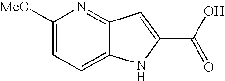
C1([MeO])=CC=C2C(=N1)C=C(C(O)=O)N2
